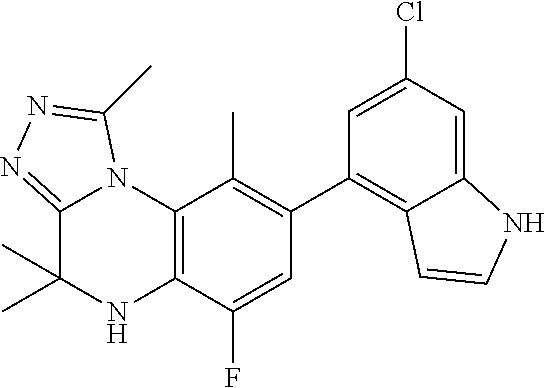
C1(C2=C3C(=CC(Cl)=C2)NC=C3)=C(C)C2=C(C(F)=C1)NC(C)(C)C1=NN=C(C)N21
